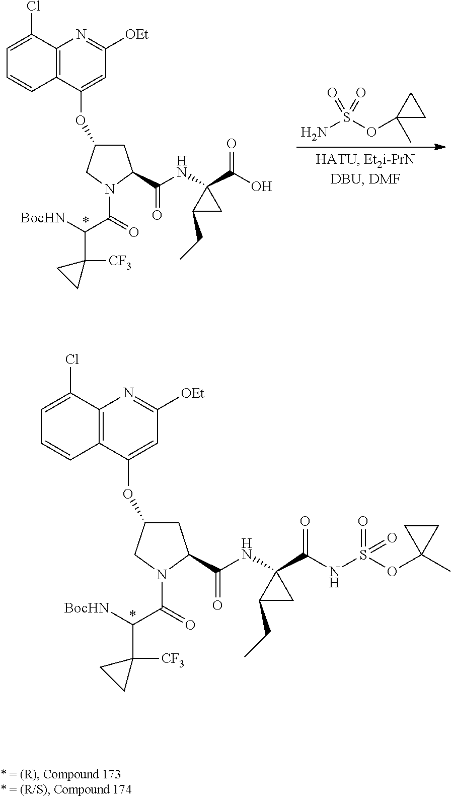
C12=C(C(OC3CC(C(NC4(C(O)=O)C(CC)C4)=O)N(C(=O)C([BocHN])C4([CF3])CC4)C3)=CC([OEt])=N1)C=CC=C2Cl.NS(OC1(C)CC1)(=O)=O.C12=C(C(OC3CC(C(NC4(C(NS(OC5(C)CC5)(=O)=O)=O)C(CC)C4)=O)N(C(=O)C([BocHN])C4([CF3])CC4)C3)=CC([OEt])=N1)C=CC=C2Cl
